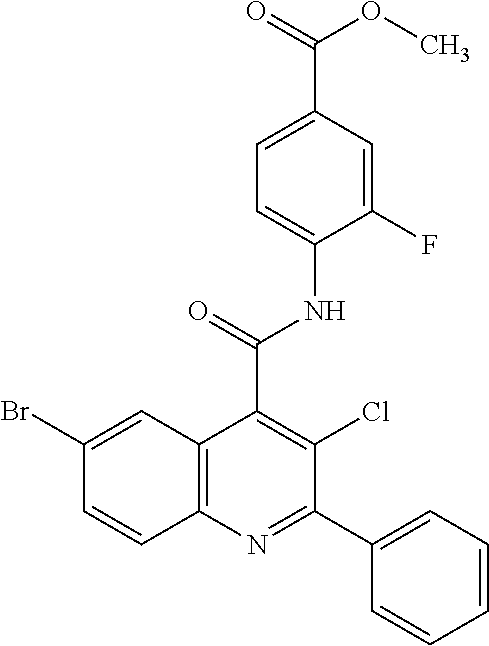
C1(F)=CC(C(=O)OC)=CC=C1NC(=O)C1=C(Cl)C(C2=CC=CC=C2)=NC2=C1C=C(Br)C=C2
